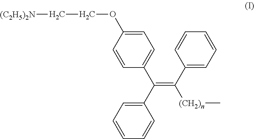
C1=CC(C(C2=CC=CC=C2)=C(C2=CC=CC=C2)[(CH2)n]C)=CC=C1OCC[(C2H5)2N]
